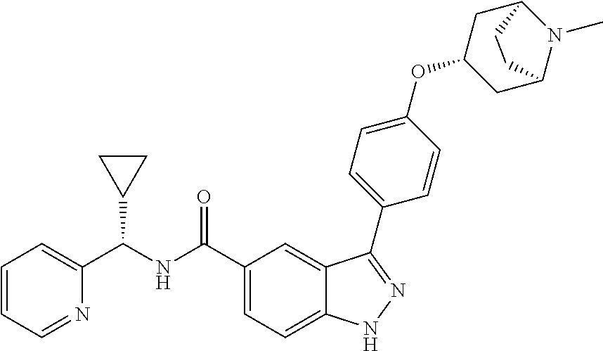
C1=CC=NC(C(NC(C2=CC=C3C(=C2)C(C2=CC=C(OC4CC5N(C)C(C4)CC5)C=C2)=NN3)=O)C2CC2)=C1
